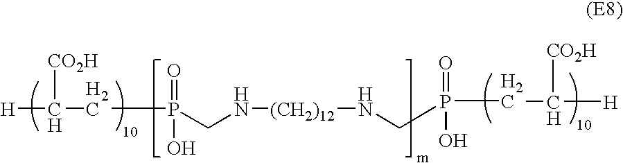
[H]C([CO2H])CP(O)(=O)CN[(CH2)12]NCP(=O)(O)CC([CO2H])[H]
